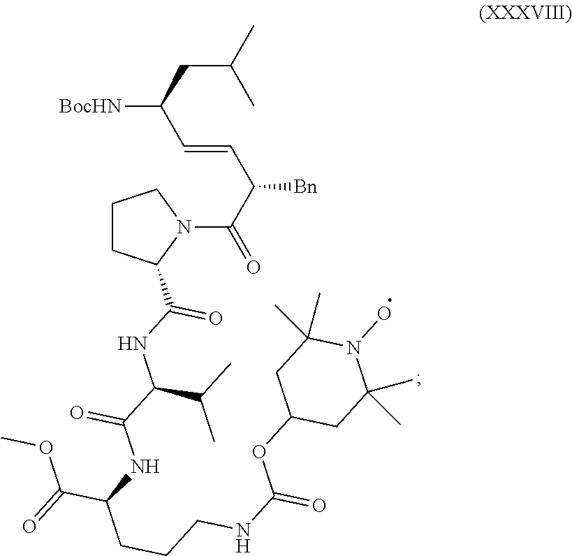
C(CC([BocHN])C=CC([Bn])C(=O)N1CCCC1C(NC(C(NC(CCCNC(=O)OC1CC(C)(C)N(O)C(C)(C)C1)C(=O)OC)=O)C(C)C)=O)(C)C
